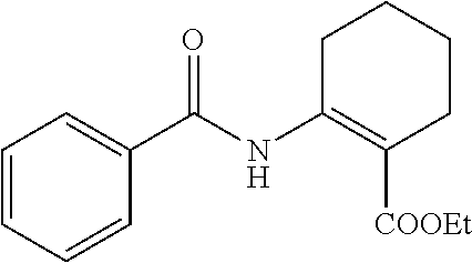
C1=CC=CC(C(NC2=C([COOEt])CCCC2)=O)=C1
